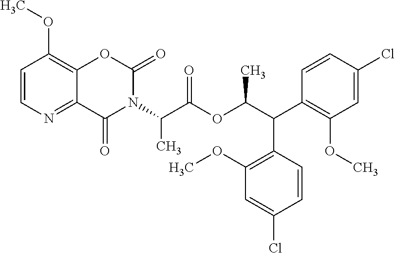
C1=CN=C2C(=C1OC)OC(=O)N(C(C(OC(C(C1=C(OC)C=C(Cl)C=C1)C1=C(OC)C=C(Cl)C=C1)C)=O)C)C2=O
